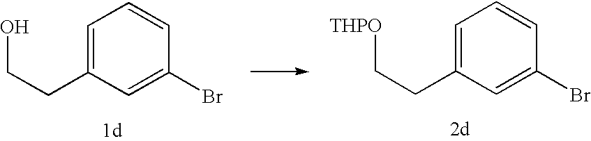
C(CC1=CC=CC(Br)=C1)O.C(CC1=CC=CC(Br)=C1)[THPO]
